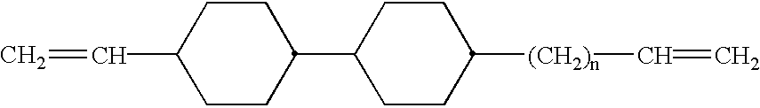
C(C1CCC(C2CCC([(CH2)n]C=C)CC2)CC1)=C
